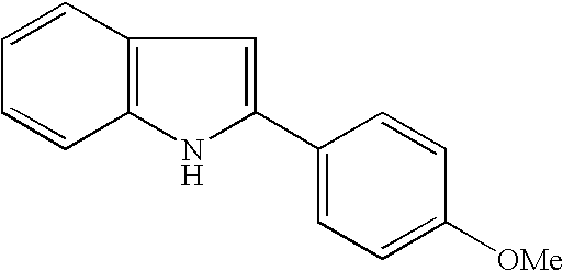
C1=CC2=C(C=C1)NC(C1=CC=C([OMe])C=C1)=C2
